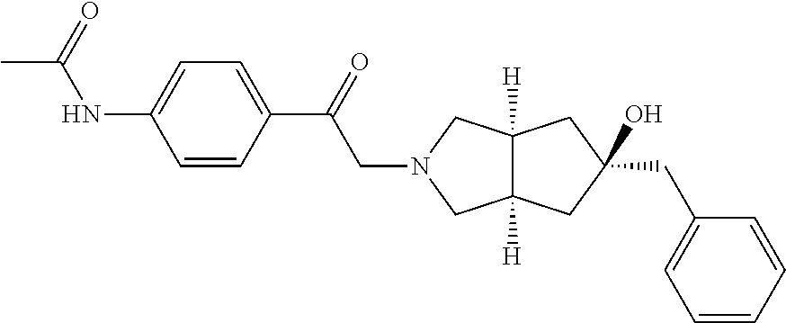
C1=CC(C(=O)CN2CC3([H])C([H])(C2)CC(CC2=CC=CC=C2)(O)C3)=CC=C1NC(=O)C
